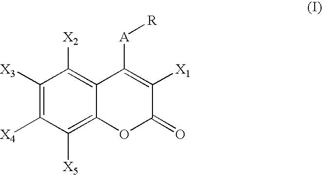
C1([X3])=C([X4])C([X5])=C2C(=C1[X2])C([A][R])=C([X1])C(=O)O2
